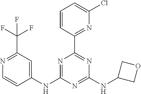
C1=CC(C2=NC(NC3COC3)=NC(NC3=CC(C(F)(F)F)=NC=C3)=N2)=NC(Cl)=C1
